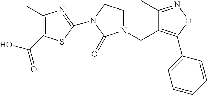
C1(C)=C(C(=O)O)SC(N2CCN(CC3=C(C4=CC=CC=C4)ON=C3C)C2=O)=N1
